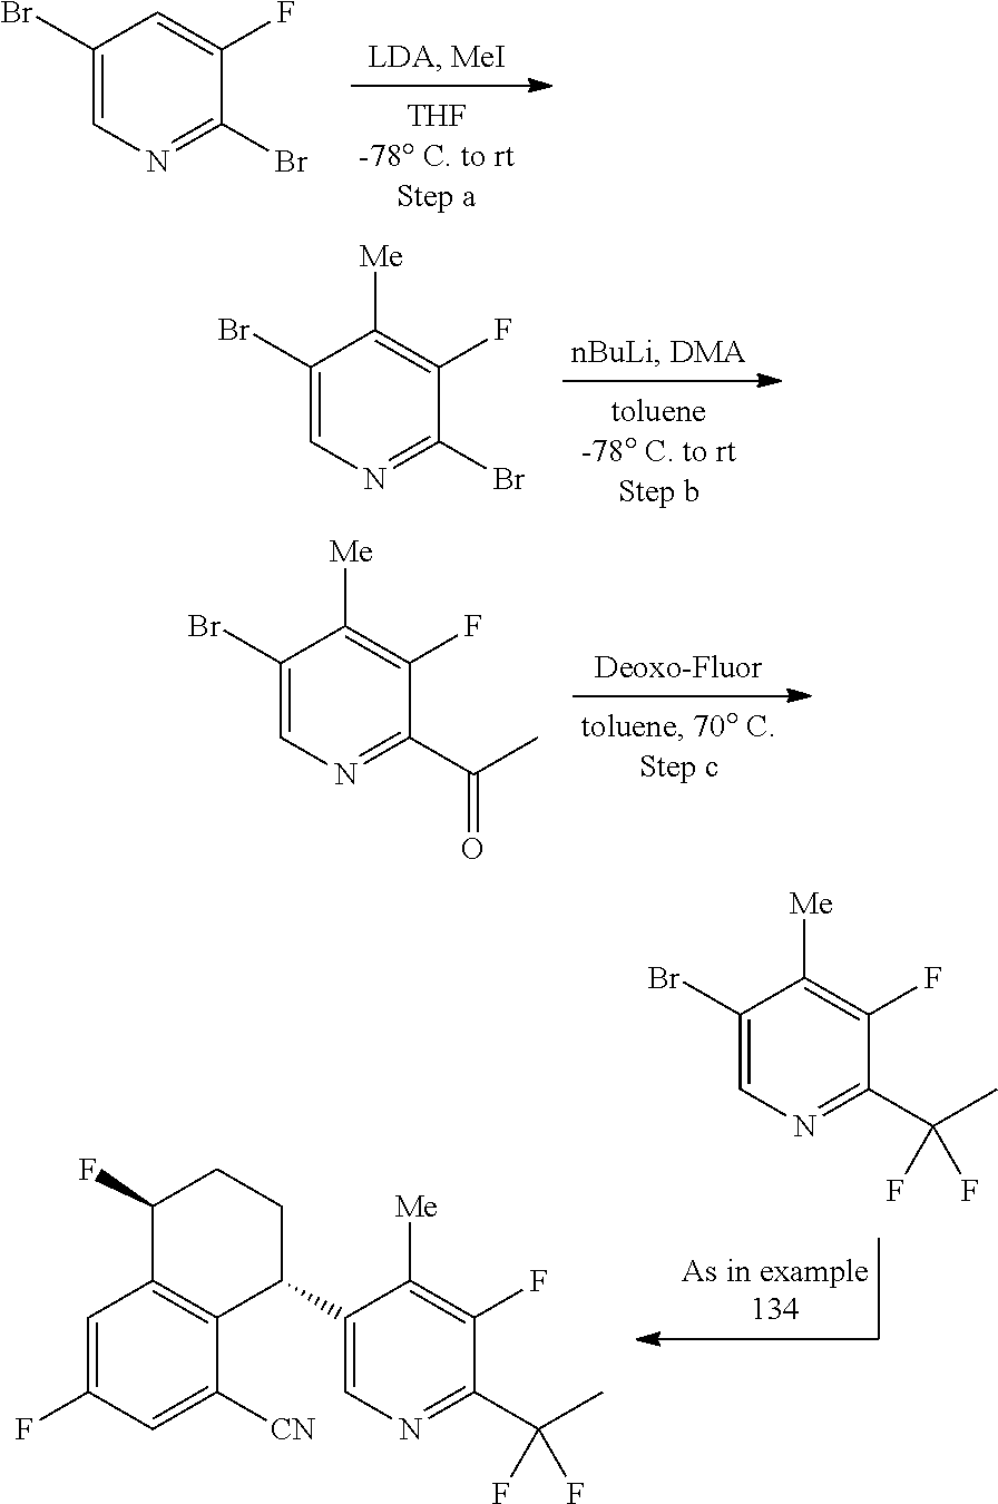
C1(Br)=CN=C(Br)C(F)=C1.C1(Br)=CN=C(Br)C(F)=C1[Me].C1(Br)=CN=C(C(C)=O)C(F)=C1[Me].C1(Br)=CN=C(C(C)(F)F)C(F)=C1[Me].C1(C2CCC(F)C3=C2C([CN])=CC(F)=C3)=CN=C(C(C)(F)F)C(F)=C1[Me]
